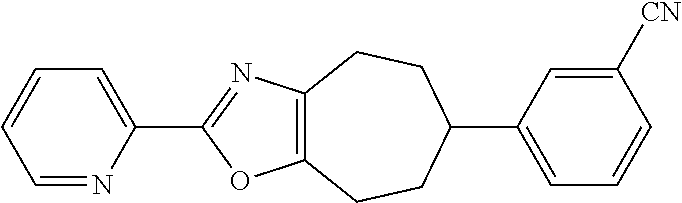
C1=NC(C2=NC3=C(O2)CCC(C2=CC=CC([CN])=C2)CC3)=CC=C1
